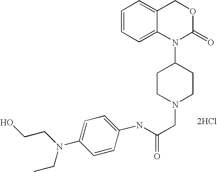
N(C(CN1CCC(N2C(=O)OCC3=CC=CC=C23)CC1)=O)C1=CC=C(N(CCO)CC)C=C1.[2HCl]
